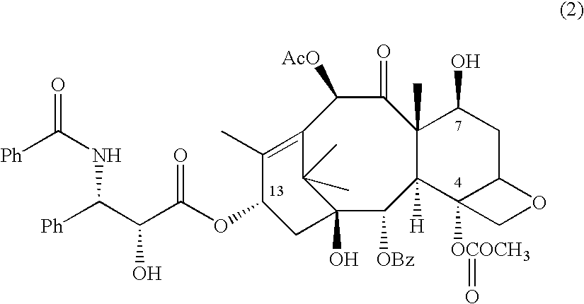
C12(O)C([OBz])C3([H])C(C)(C(=O)C([AcO])C(=C(C)C(OC(C(C([Ph])NC(=O)[Ph])O)=O)C1)C2(C)C)C(O)CC1C3([OCOCH3]=O)CO1
